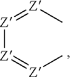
[Z]([Z]=[Z]C)=[Z]C
